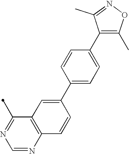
C12=C(N=CN=C1C)C=CC(C1=CC=C(C3=C(C)ON=C3C)C=C1)=C2
